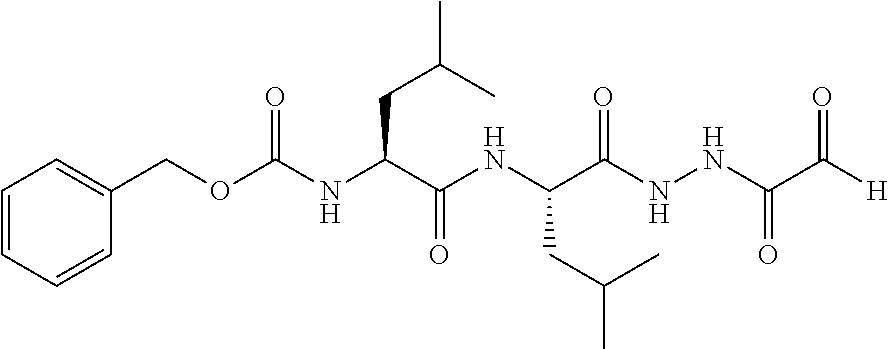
C1=CC=CC(COC(NC(C(NC(C(NNC(C([H])=O)=O)=O)CC(C)C)=O)CC(C)C)=O)=C1
